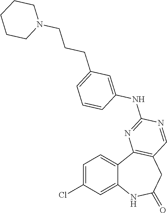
C12=CC(Cl)=CC=C1C1=C(CC(=O)N2)C=NC(NC2=CC(CCCN3CCCCC3)=CC=C2)=N1
